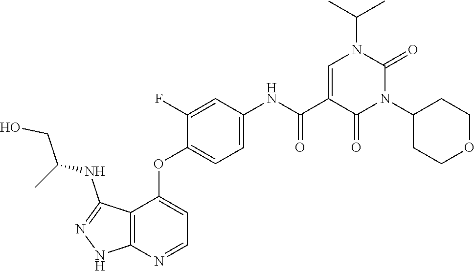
N1=C(NC(CO)C)C2=C(N=CC=C2OC2=CC=C(NC(C3=CN(C(C)C)C(=O)N(C4CCOCC4)C3=O)=O)C=C2F)N1
